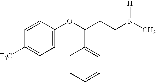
C1=CC(OC(C2=CC=CC=C2)CCN(C)[H])=CC=C1[F3C]
